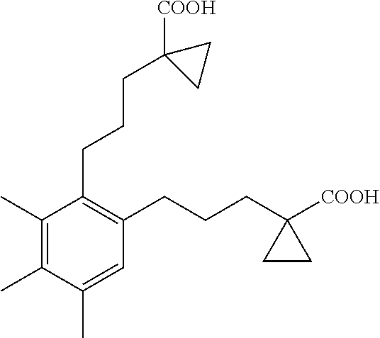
C1(C)=C(C)C(CCCC2([COOH])CC2)=C(CCCC2([COOH])CC2)C=C1C
